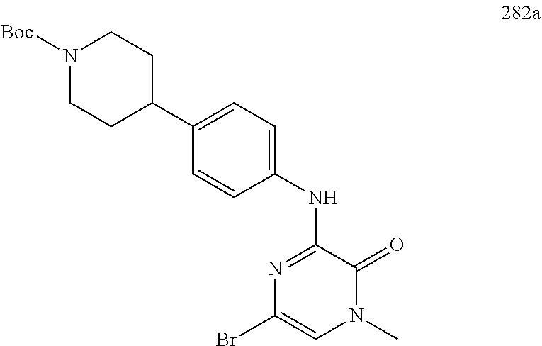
N1=C(NC2=CC=C(C3CCN([Boc])CC3)C=C2)C(=O)N(C)C=C1Br
